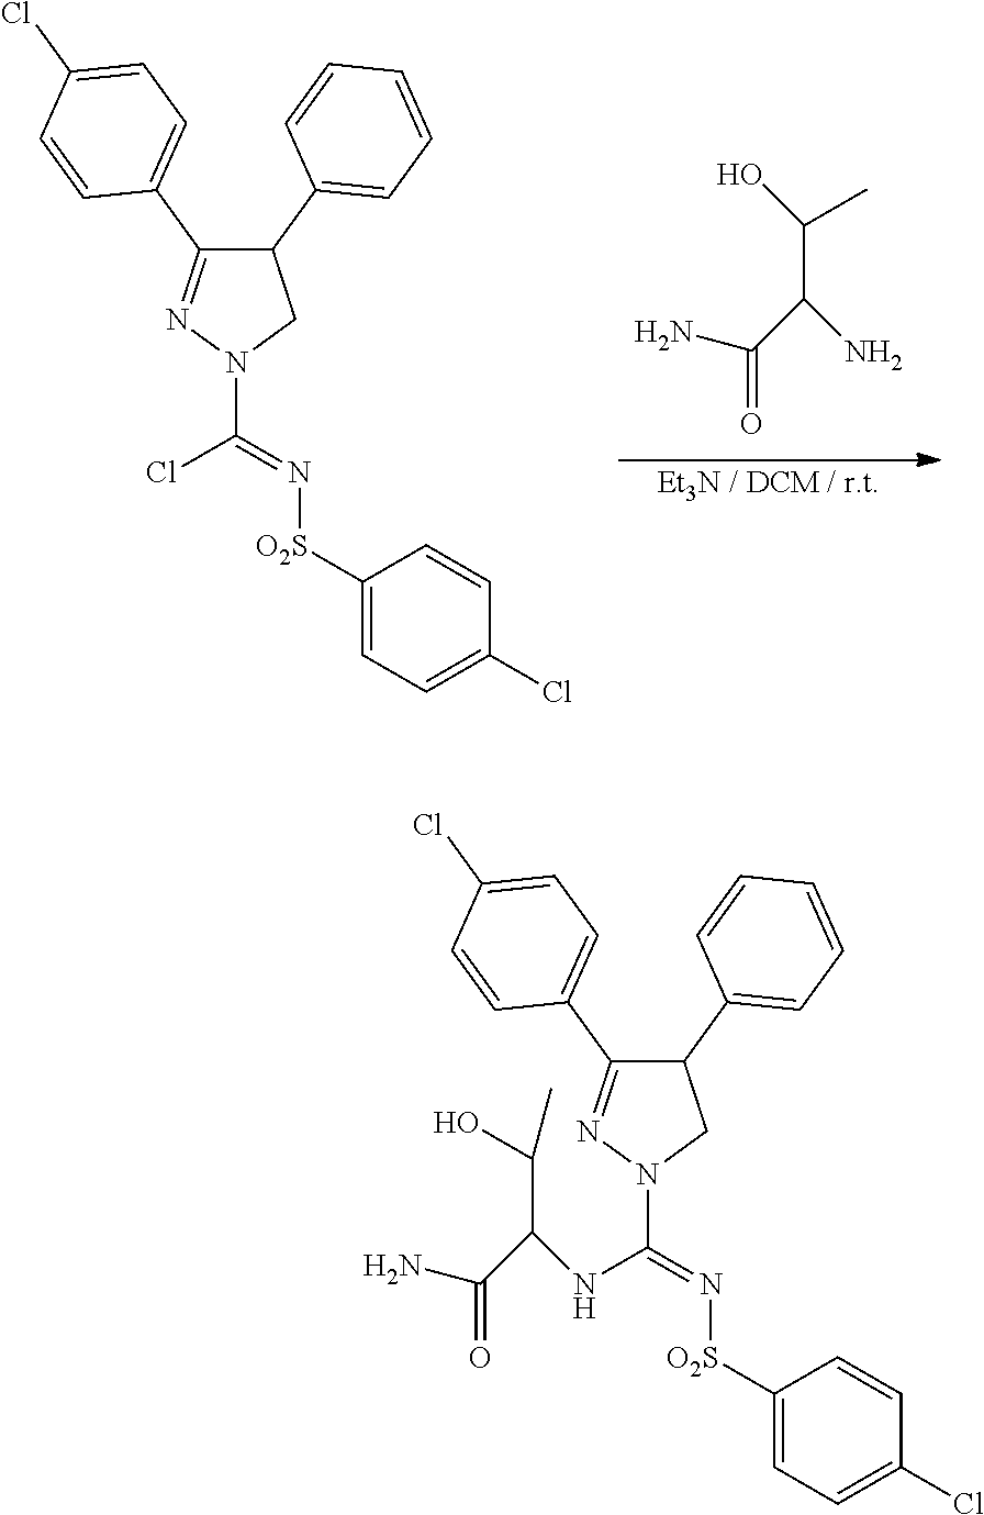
[Et3N / DCM / r.t].C(C(N)C(=O)N)(O)C.C1([O2S]N=C(N2N=C(C3=CC=C(Cl)C=C3)C(C3=CC=CC=C3)C2)Cl)=CC=C(Cl)C=C1.C1([O2S]N=C(N2N=C(C3=CC=C(Cl)C=C3)C(C3=CC=CC=C3)C2)NC(C(O)C)C(=O)N)=CC=C(Cl)C=C1
